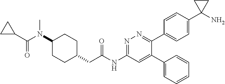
C1(N(C(C2CC2)=O)C)CCC(CC(NC2=NN=C(C3=CC=C(C4(N)CC4)C=C3)C(C3=CC=CC=C3)=C2)=O)CC1
